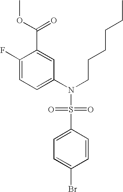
C1(F)=CC=C(N(CCCCCC)S(=O)(=O)C2=CC=C(Br)C=C2)C=C1C(OC)=O
